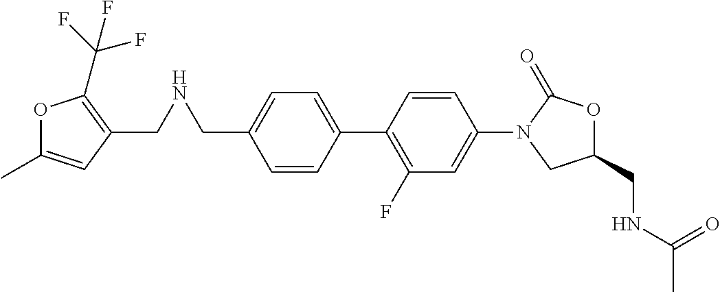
C1=CC(C2=C(F)C=C(N3CC(CNC(C)=O)OC3=O)C=C2)=CC=C1CNCC1=C(C(F)(F)F)OC(C)=C1
